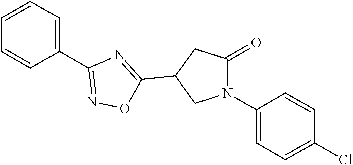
C1=CC=C(C2=NOC(C3CC(=O)N(C4=CC=C(Cl)C=C4)C3)=N2)C=C1
